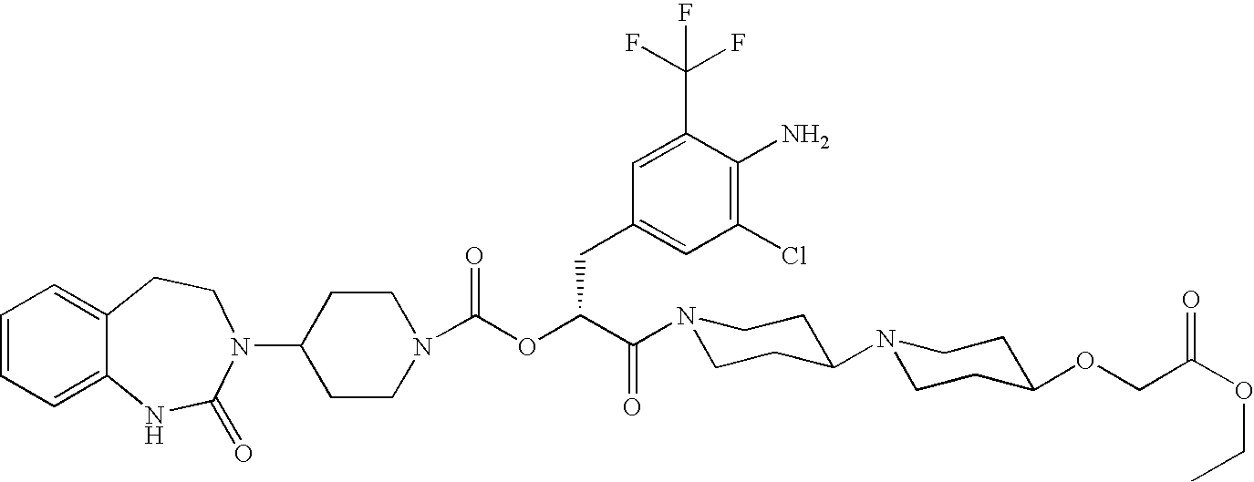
C1(N2C(=O)NC3=CC=CC=C3CC2)CCN(C(OC(C(N2CCC(N3CCC(OCC(OCC)=O)CC3)CC2)=O)CC2=CC(Cl)=C(N)C(C(F)(F)F)=C2)=O)CC1
